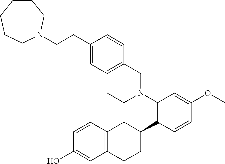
C(CC1=CC=C(CN(C2=C(C3CC4=C(CC3)C=C(O)C=C4)C=CC(OC)=C2)CC)C=C1)N1CCCCCC1
